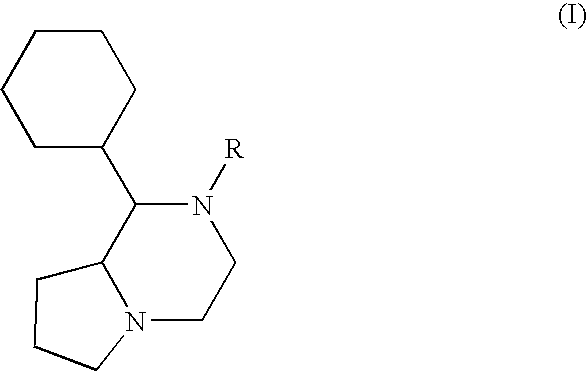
C1C(C2C3N(CCN2[R])CCC3)CCCC1
